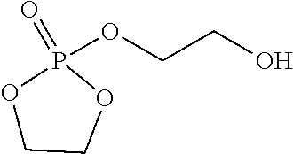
O1CCOP1(OCCO)=O
